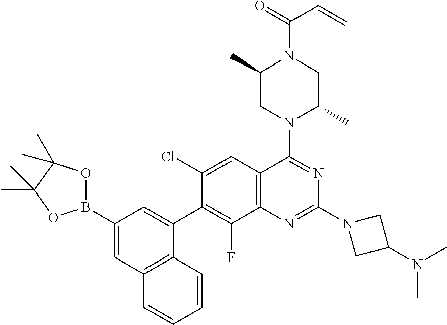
C1(B2OC(C)(C)C(C)(C)O2)=CC2=C(C(C3=C(F)C4=C(C=C3Cl)C(N3C(C)CN(C(=O)C=C)C(C)C3)=NC(N3CC(N(C)C)C3)=N4)=C1)C=CC=C2
